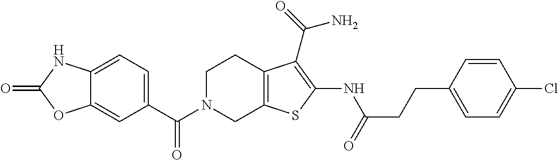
C1(C(N2CC3=C(CC2)C(C(=O)N)=C(NC(CCC2=CC=C(Cl)C=C2)=O)S3)=O)=CC=C2C(=C1)OC(=O)N2
